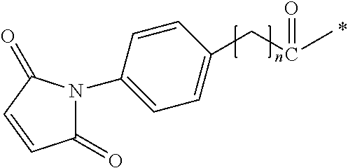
C1=CC(N2C(=O)C=CC2=O)=CC=C1CC(C)=O
